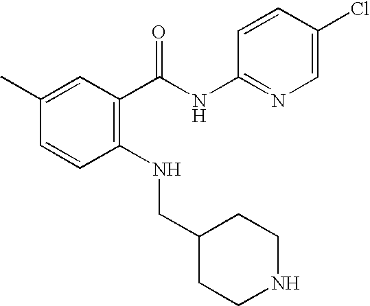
C1(C)=CC(C(NC2=NC=C(Cl)C=C2)=O)=C(NCC2CCNCC2)C=C1
